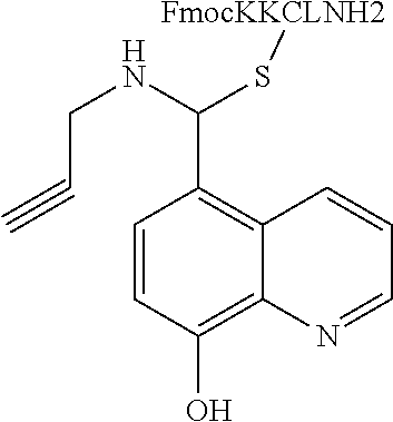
C1=CC(O)=C2C(=C1C(NCC#C)S[FmocKKCLNH2])C=CC=N2
